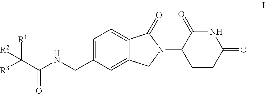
[R3]C(C(NCC1=CC=C2C(=C1)CN(C1CCC(=O)NC1=O)C2=O)=O)([R1])[R2]
